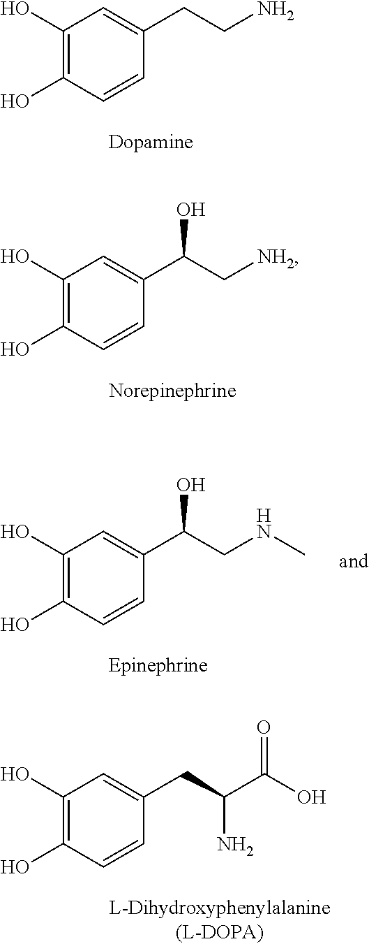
C1(O)=C(O)C=CC(CCN)=C1.C1(O)=C(O)C=CC(C(C[NH2])O)=C1.C1(O)=C(O)C=CC(C(CNC)O)=C1.C1(O)=C(O)C=CC(CC(C(O)=O)N)=C1
